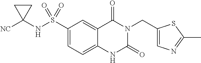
C1(S(NC2([NC])CC2)(=O)=O)=CC=C2C(=C1)C(=O)N(CC1=CN=C(C)S1)C(=O)N2
